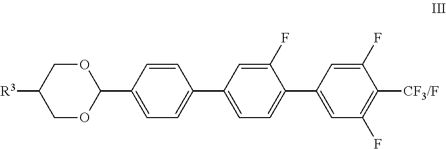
C1(C2=CC=C(C3=CC=C(C4=CC(F)=C([CF3/F])C(F)=C4)C(F)=C3)C=C2)OCC([R3])CO1
